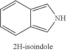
C1=CC2=CNC=C2C=C1
